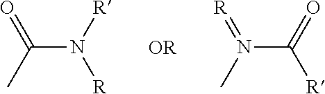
O=C(C)N([R])[R].[R]=N(C)C(=O)[R]
